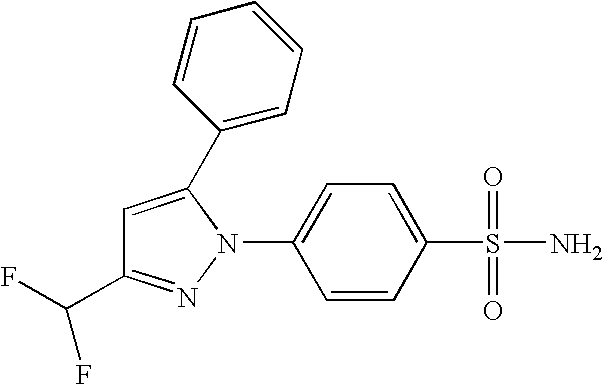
C(C1=NN(C2=CC=C(S(=O)(=O)N)C=C2)C(C2=CC=CC=C2)=C1)(F)F
